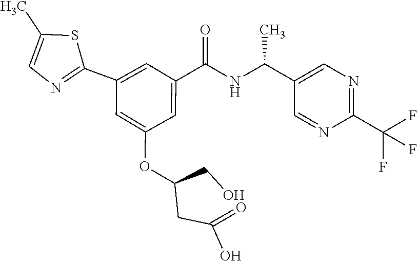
C1(C)=CN=C(C2=CC(C(NC(C3=CN=C(C(F)(F)F)N=C3)C)=O)=CC(OC(CC(O)=O)CO)=C2)S1
